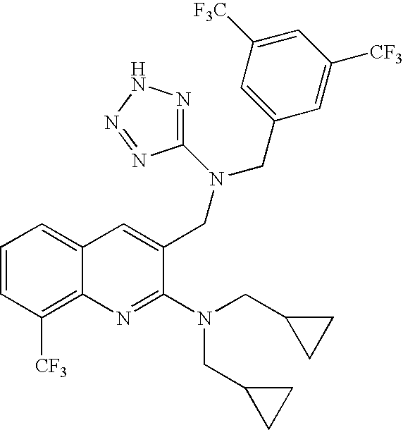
C12=CC=CC([CF3])=C1N=C(N(CC1CC1)CC1CC1)C(CN(CC1=CC([F3C])=CC([CF3])=C1)C1=NNN=N1)=C2
